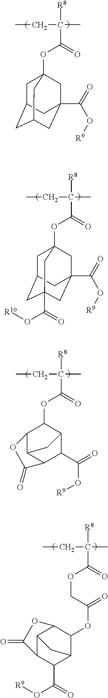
CCC(C)([R8])C(OC12CC3CC(CC(C(=O)O[R9])(C1)C3)C2)=O.CCC(C)([R8])C(OC12CC3CC(C(=O)O[R10])(CC(C(=O)O[R9])(C1)C3)C2)=O.CCC(C)([R8])C(OC1C2C3C(C(C(=O)O[R9])C1C3)C(=O)O2)=O.CCC(C)([R8])C(OCC(=O)OC1C2C3C(C(C(O[R9])=O)C1C3)C(=O)O2)=O
